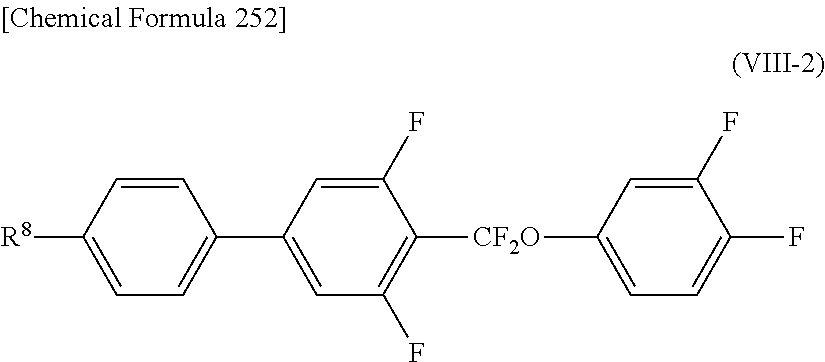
C1=CC(C2=CC(F)=C([CF2O]C3=CC=C(F)C(F)=C3)C(F)=C2)=CC=C1[R8]
